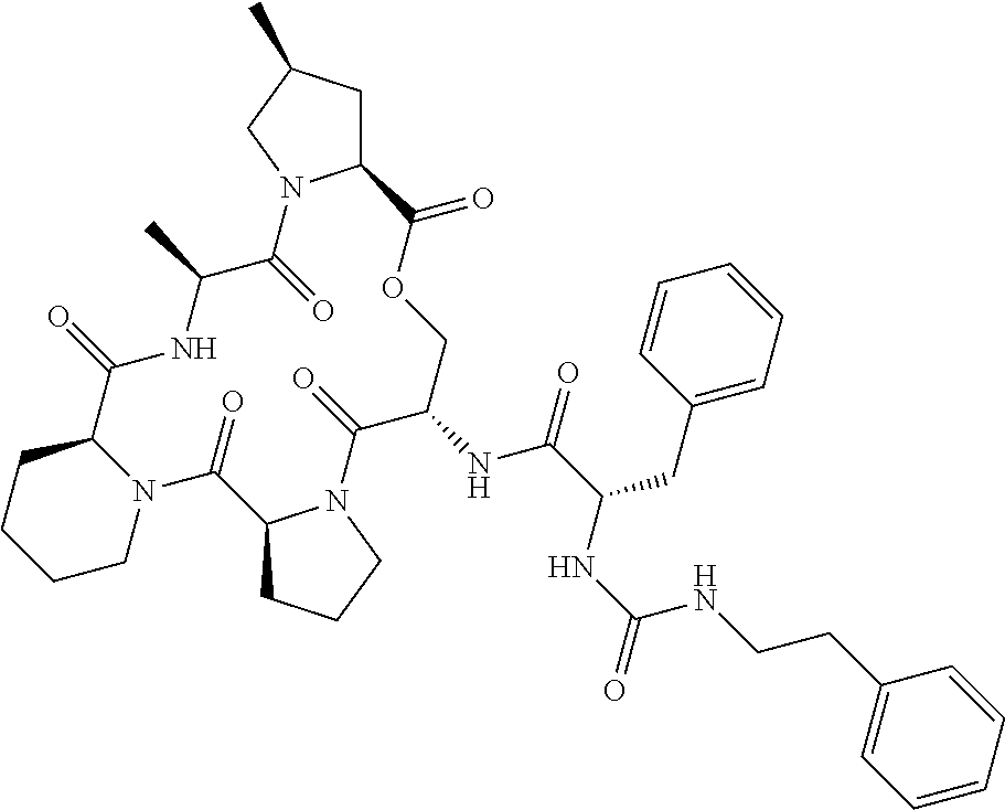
N12C(CCCC1)C(=O)NC(C)C(=O)N1C(CC(C)C1)C(=O)OCC(NC(C(NC(NCCC1=CC=CC=C1)=O)CC1=CC=CC=C1)=O)C(=O)N1C(C2=O)CCC1
